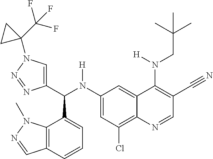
C1(N(C(C2=CN(C3(C(F)(F)F)CC3)N=N2)C2=CC=CC3=C2N(C)N=C3)[H])=CC(Cl)=C2C(=C1)C(N(CC(C)(C)C)[H])=C(C#N)C=N2
